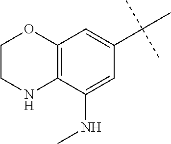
C1CNC2=C(O1)C=C(C(C)(C)C)C=C2NC
